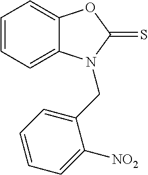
C1=CC=C2C(=C1)OC(=S)N2CC1=CC=CC=C1[NO2]
